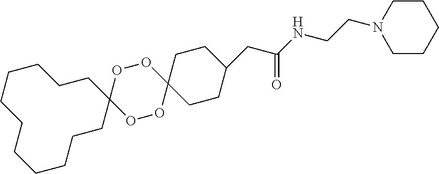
O1OC2(OOC13CCCCCCCCCCC3)CCC(CC(NCCN1CCCCC1)=O)CC2
